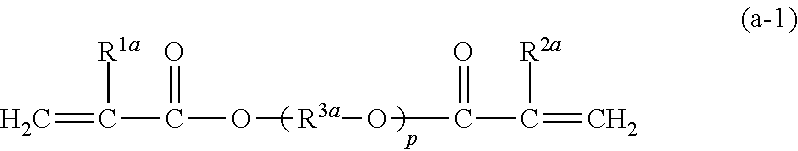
C=C([R1a])C(=O)O[R3a]OC(=O)C(=C)[R2a]
